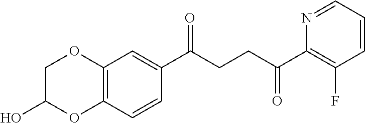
C1(C(CCC(C2=C(F)C=CC=N2)=O)=O)=CC2=C(C=C1)OC(O)CO2
